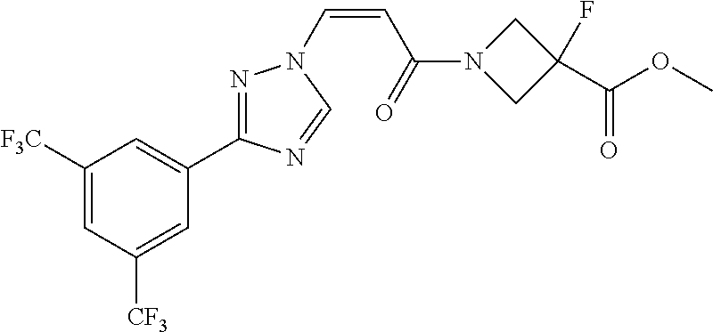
C1([F3C])=CC([CF3])=CC(C2=NN(C=CC(=O)N3CC(F)(C(=O)OC)C3)C=N2)=C1
